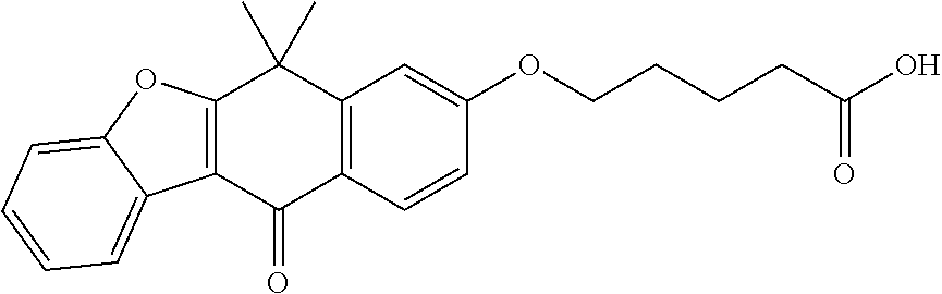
C12=C(C=CC(OCCCCC(O)=O)=C1)C(=O)C1=C(C2(C)C)OC2=CC=CC=C12
